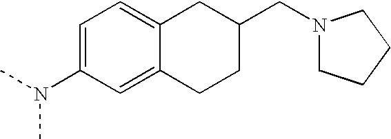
C1=C(N(C)C)C=C2C(=C1)CC(CN1CCCC1)CC2
